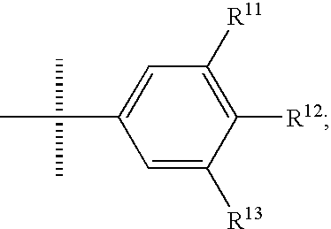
C1=C([R13])C([R12])=C([R11])C=C1C(C)(C)C
